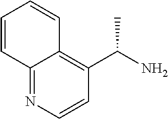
C12=NC=CC(C(N)C)=C1C=CC=C2
